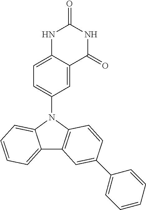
N1C2=CC=C(N3C4=CC=CC=C4C4=C3C=CC(C3=CC=CC=C3)=C4)C=C2C(=O)NC1=O
